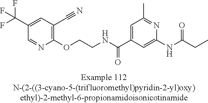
C1(C(F)(F)F)=CC(C#N)=C(OCCNC(C2=CC(C)=NC(NC(=O)CC)=C2)=O)N=C1
